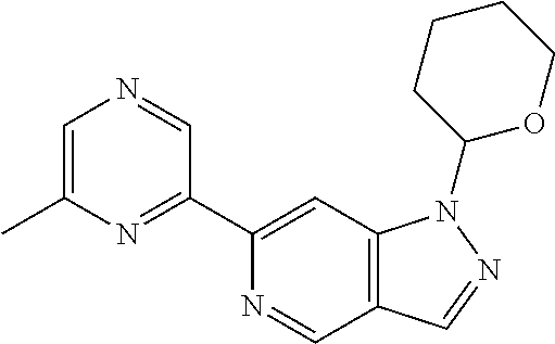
C12=C(C=C(C3=NC(C)=CN=C3)N=C1)N(C1CCCCO1)N=C2
